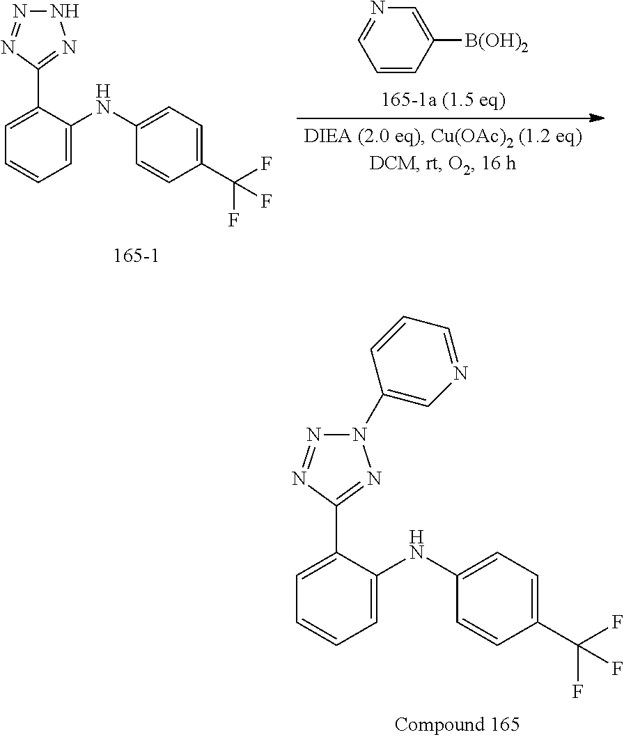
C1=C(C2=NN(C3=CN=CC=C3)N=N2)C(NC2=CC=C(C(F)(F)F)C=C2)=CC=C1.C1=CC([B(OH)2])=CN=C1.C1=C(C2=NNN=N2)C(NC2=CC=C(C(F)(F)F)C=C2)=CC=C1
